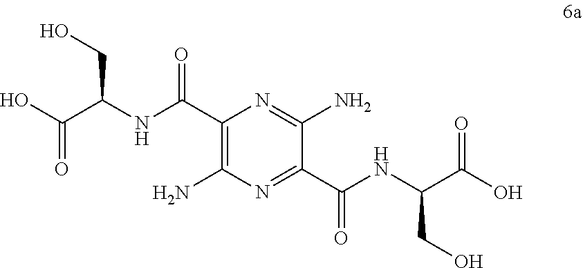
C1(C(NC(C(=O)O)CO)=O)=NC(N)=C(C(NC(C(O)=O)CO)=O)N=C1N
